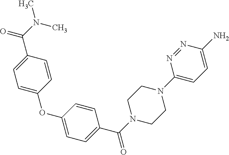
C1=C(OC2=CC=C(C(N3CCN(C4=CC=C(N)N=N4)CC3)=O)C=C2)C=CC(C(N(C)C)=O)=C1
